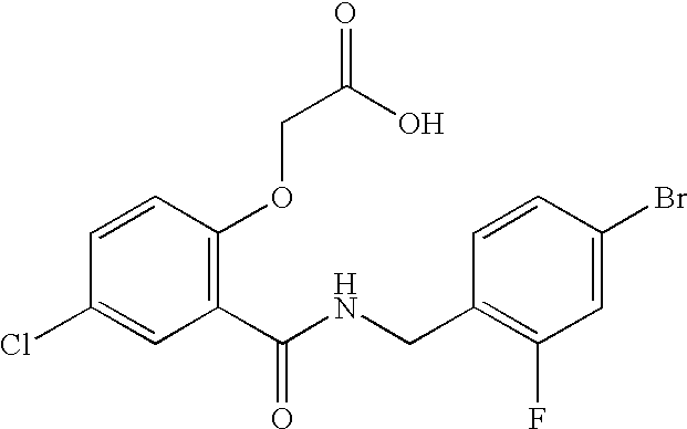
C1=CC(OCC(=O)O)=C(C(NCC2=C(F)C=C(Br)C=C2)=O)C=C1Cl
